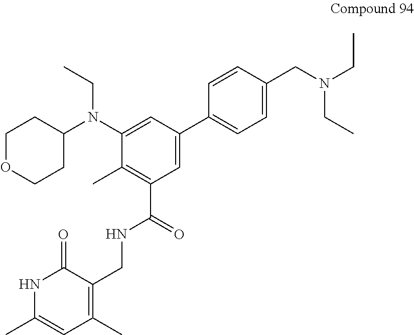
C1=C(C2=CC=C(CN(CC)CC)C=C2)C=C(N(C2CCOCC2)CC)C(C)=C1C(=O)NCC1=C(C)C=C(C)NC1=O
